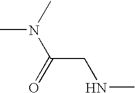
CN(C(CNC)=O)C
